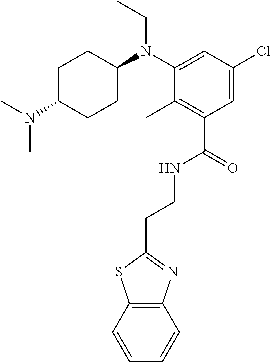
C(CNC(C1=C(C)C(N(CC)C2CCC(N(C)C)CC2)=CC(Cl)=C1)=O)C1=NC2=C(S1)C=CC=C2
